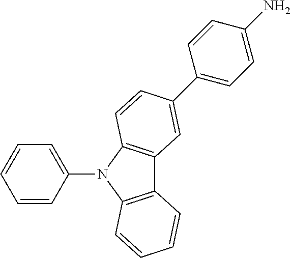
C12=C(N(C3=CC=CC=C3)C3=C1C=C(C1=CC=C(N)C=C1)C=C3)C=CC=C2
